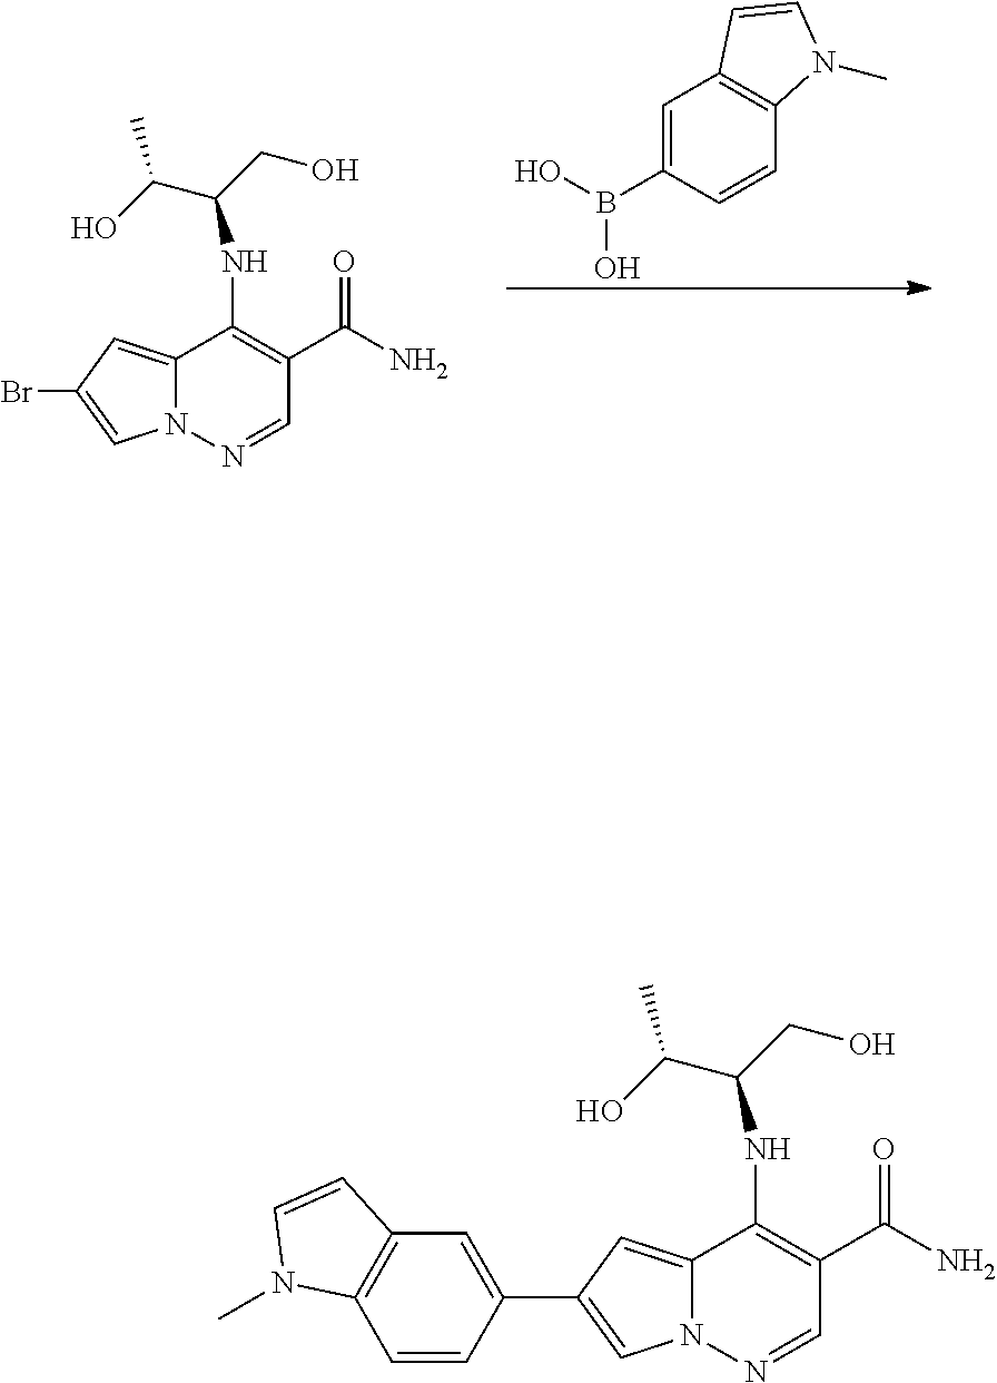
C1=C(B(O)O)C=CC2=C1C=CN2C.C1(C(N)=O)=C(NC(CO)C(O)C)C2=CC(Br)=CN2N=C1.C1(C(N)=O)=C(NC(CO)C(O)C)C2=CC(C3=CC4=C(C=C3)N(C)C=C4)=CN2N=C1
